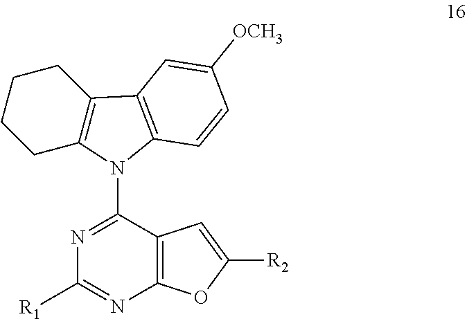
N1=C(N2C3=C(CCCC3)C3=C2C=CC([OCH3])=C3)C2=C(N=C1[R1])OC([R2])=C2
